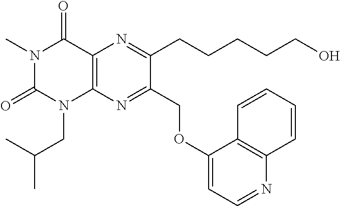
N1(C)C(=O)N(CC(C)C)C2=C(C1=O)N=C(CCCCCO)C(COC1=CC=NC3=C1C=CC=C3)=N2
